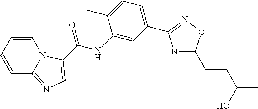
C(=O)(NC1=CC(C2=NOC(CCC(O)C)=N2)=CC=C1C)C1=CN=C2C=CC=CN21
